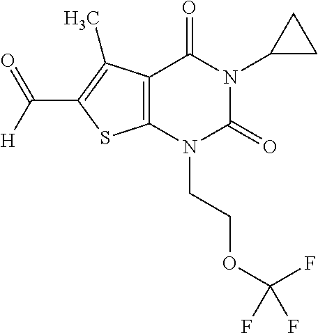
C12=C(N(CCOC(F)(F)F)C(=O)N(C3CC3)C1=O)SC(C(=O)[H])=C2C
